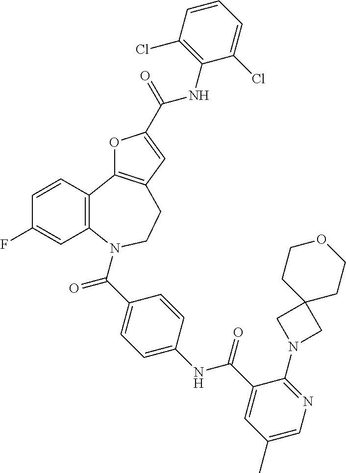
C1=CC2=C(C=C1F)N(C(C1=CC=C(NC(C3=CC(C)=CN=C3N3CC4(C3)CCOCC4)=O)C=C1)=O)CCC1=C2OC(C(=O)NC2=C(Cl)C=CC=C2Cl)=C1
